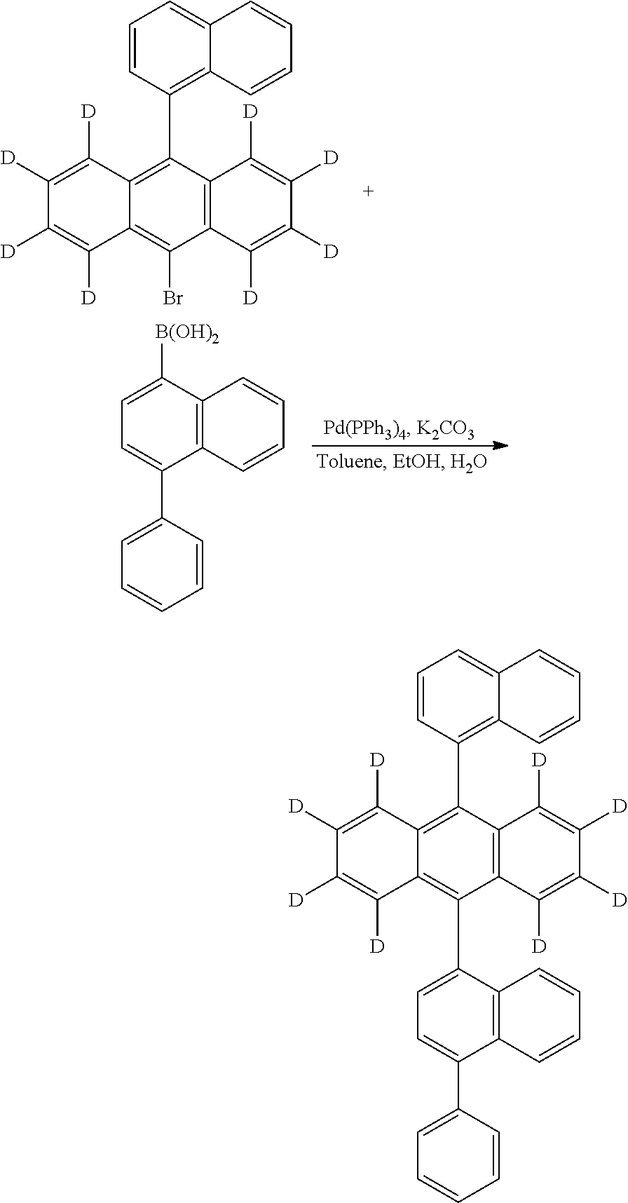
C1([D])=C([D])C2=C(C3=C4C(=CC=C3)C=CC=C4)C3=C(C(Br)=C2C([D])=C1[D])C([D])=C([D])C([D])=C3[D].C1=C([B(OH)2])C2=C(C(C3=CC=CC=C3)=C1)C=CC=C2.C1([D])=C([D])C2=C(C3=C4C(=CC=C3)C=CC=C4)C3=C(C(C4=CC=C(C5=CC=CC=C5)C5=C4C=CC=C5)=C2C([D])=C1[D])C([D])=C([D])C([D])=C3[D]
